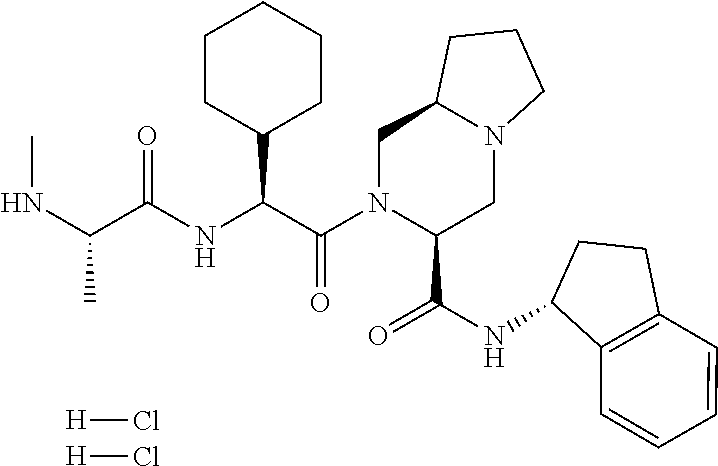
[H]Cl.[H]Cl.C1CC(C(C(N2C(C(NC3CCC4=C3C=CC=C4)=O)CN3C(C2)CCC3)=O)NC(C(NC)C)=O)CCC1
